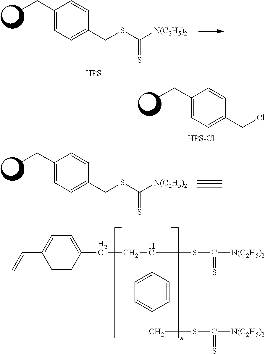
CCC1=CC=C(CCl)C=C1.[HPS-Cl].C(CC(SC([N(C2H5)2])=S)C1=CC=C(CSC([N(C2H5)2])=S)C=C1)C1=CC=C(C=C)C=C1.CCC1=CC=C(CSC([N(C2H5)2])=S)C=C1.[HPS].CCC1=CC=C(CSC([N(C2H5)2])=S)C=C1
